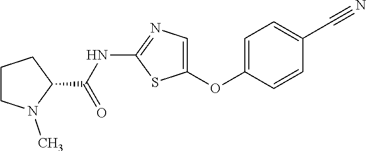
C1=C(OC2=CN=C(NC(=O)C3CCCN3C)S2)C=CC(C#N)=C1
